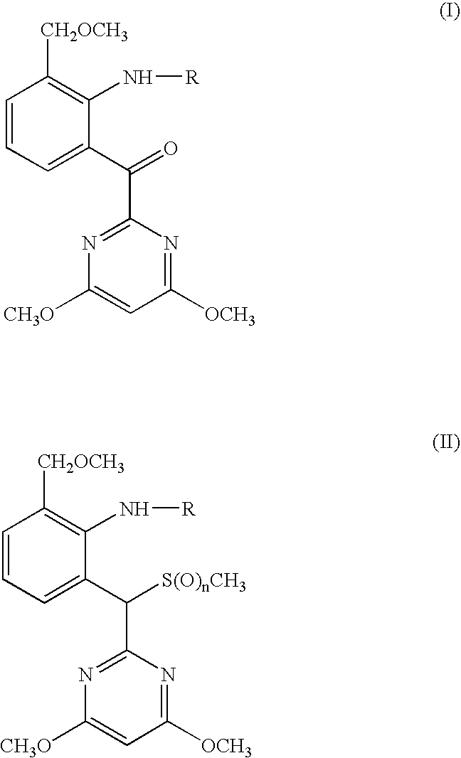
C1=CC=C(C(=O)C2=NC([CH3O])=CC([OCH3])=N2)C(N[R])=C1[CH2OCH3].C1=CC=C(C([S(O)nCH3])C2=NC([CH3O])=CC([OCH3])=N2)C(N[R])=C1[CH2OCH3]
